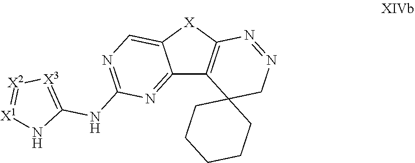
C12=NC(NC3=[X3][X2]=[X1]N3)=NC=C1[X]C1=C2C2(CN=N1)CCCCC2
